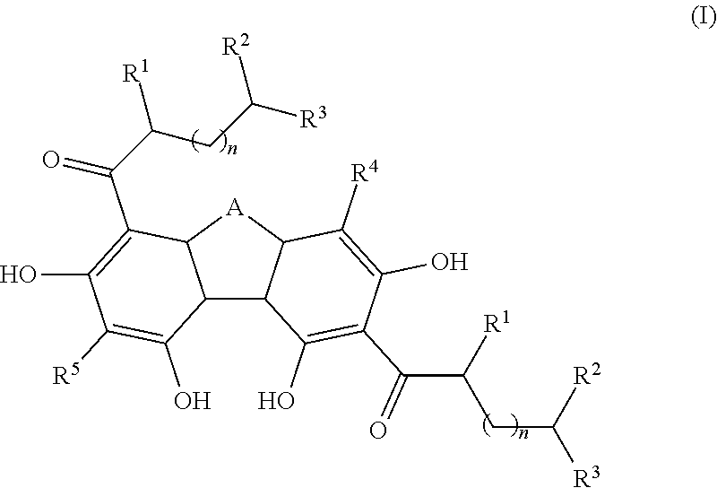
C12C3C([A]C1C(C(C(CC([R3])[R2])[R1])=O)=C(O)C([R5])=C2O)C([R4])=C(O)C(C(C(CC([R3])[R2])[R1])=O)=C3O
